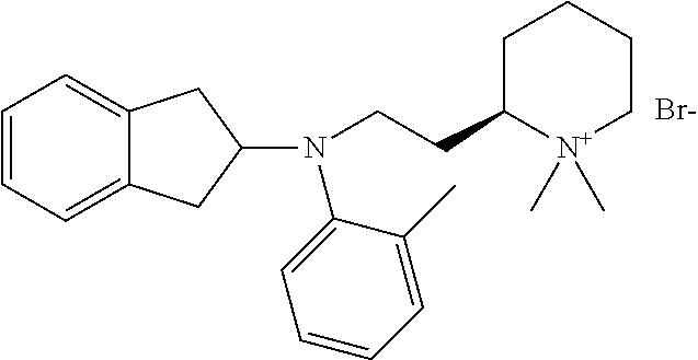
[Br-].C1=CC=C2C(=C1)CC(N(CCC1[N+](C)(C)CCCC1)C1=CC=CC=C1C)C2
